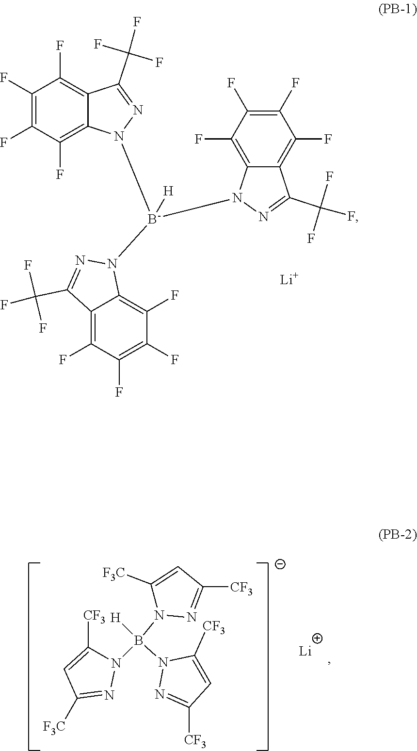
C1(F)=C(F)C(F)=C2C(=C1F)C(C(F)(F)F)=NN2[B-]([H])(N1C2=C(F)C(F)=C(F)C(F)=C2C(C(F)(F)F)=N1)N1C2=C(F)C(F)=C(F)C(F)=C2C(C(F)(F)F)=N1.[Li].C1([F3C])=CC([CF3])=NN1B(N1C([CF3])=CC([F3C])=N1)(N1N=C([CF3])C=C1[CF3])[H].[Li]
